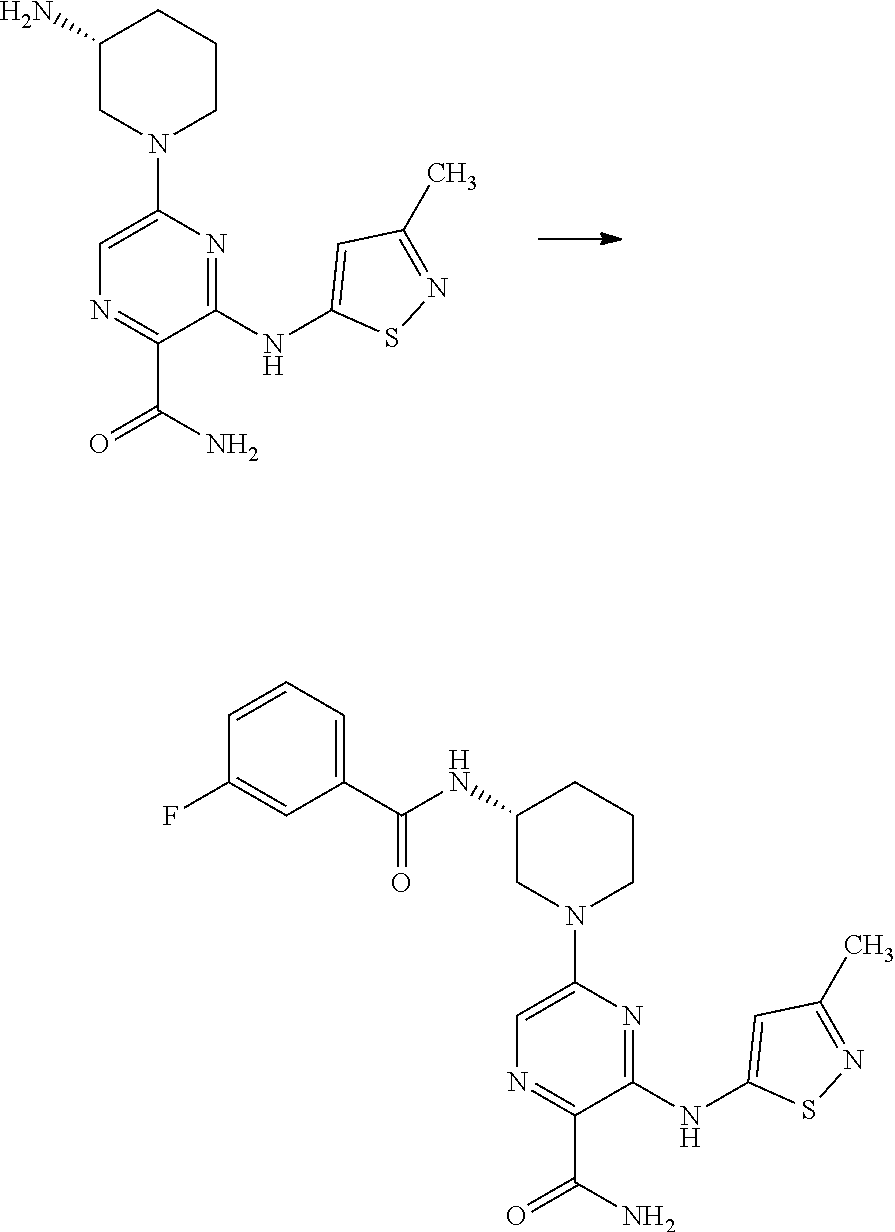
C1(N)CN(C2=CN=C(C(N)=O)C(NC3=CC(C)=NS3)=N2)CCC1.C1(NC(C2=CC=CC(F)=C2)=O)CN(C2=CN=C(C(N)=O)C(NC3=CC(C)=NS3)=N2)CCC1
